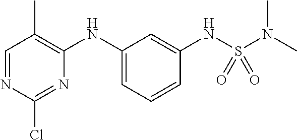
C1=NC(Cl)=NC(NC2=CC=CC(NS(N(C)C)(=O)=O)=C2)=C1C
